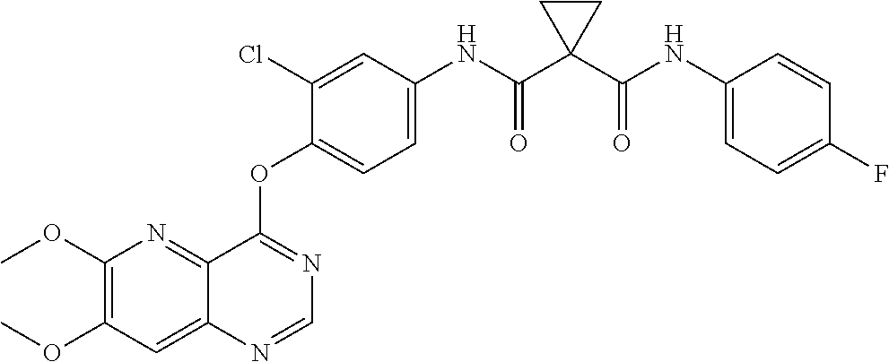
C1(OC)=C(OC)C=C2C(=N1)C(OC1=CC=C(NC(C3(C(NC4=CC=C(F)C=C4)=O)CC3)=O)C=C1Cl)=NC=N2
